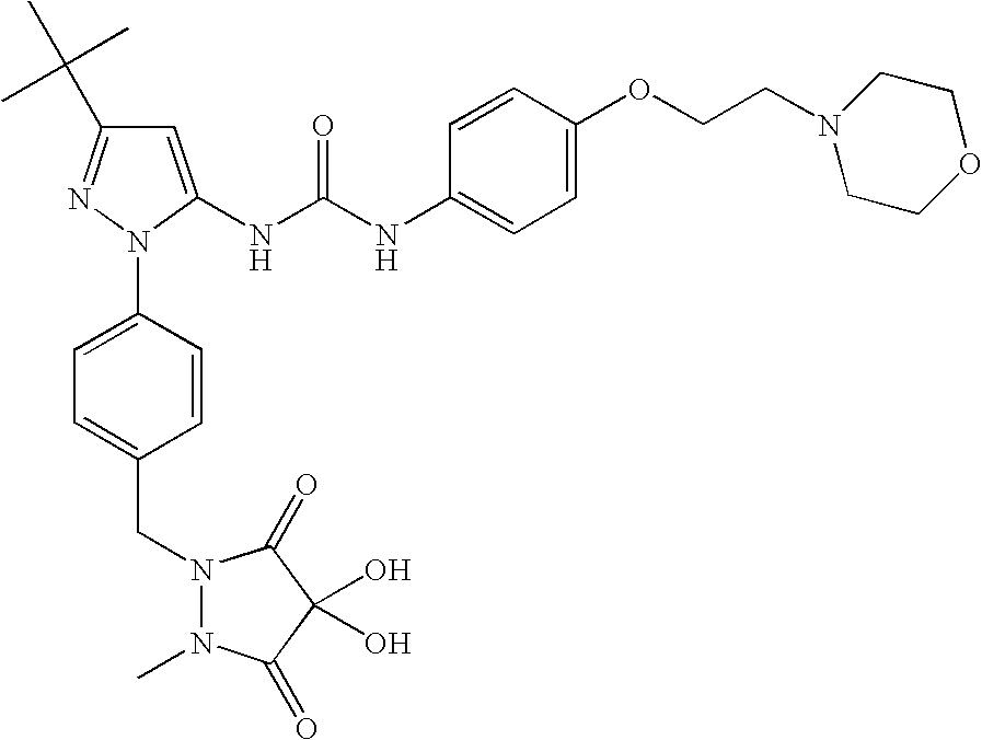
C1=C(NC(NC2=CC=C(OCCN3CCOCC3)C=C2)=O)N(C2=CC=C(CN3N(C)C(=O)C(O)(O)C3=O)C=C2)N=C1C(C)(C)C
